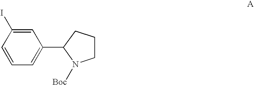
C1=C(I)C=CC=C1C1N([Boc])CCC1
